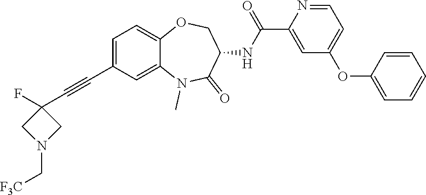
C1=C(C#CC2(F)CN(C[F3C])C2)C=C2C(=C1)OCC(NC(=O)C1=CC(OC3=CC=CC=C3)=CC=N1)C(=O)N2C
